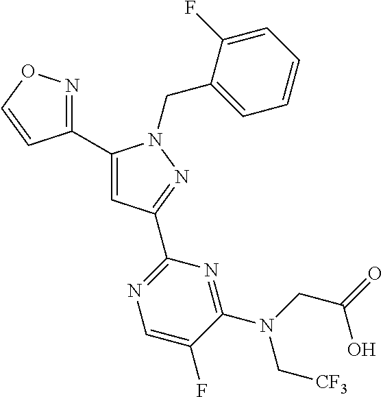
C1(C2=CC(C3=NC=C(F)C(N(CC(=O)O)C[CF3])=N3)=NN2CC2=CC=CC=C2F)=NOC=C1
